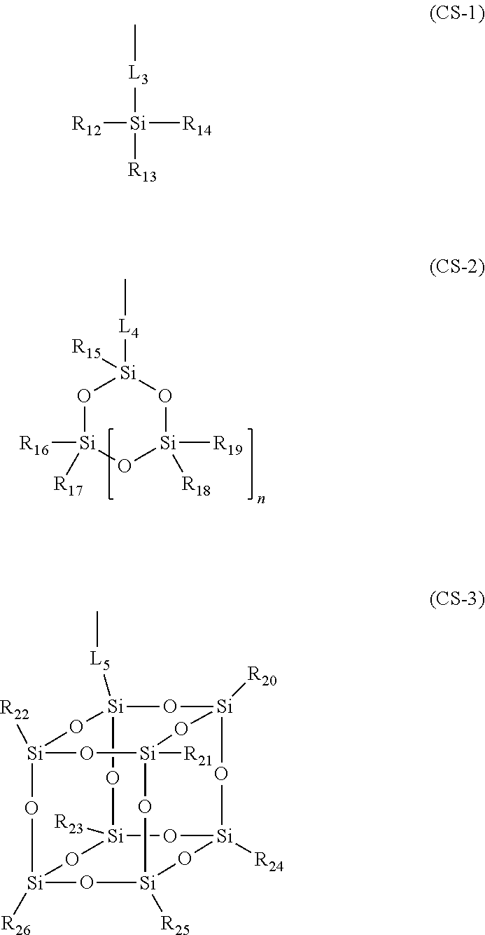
O1[Si]([R16])([R17])O[Si]([R19])([R18])O[Si]1([L4]C)[R15].C[L3][Si]([R13])([R14])[R12].[Si]12([R22])O[Si]3([R21])O[Si]4([R25])O[Si]([R26])(O1)O[Si]1([R23])O[Si]([R24])(O[Si]([R20])(O[Si]([L5]C)(O2)O1)O3)O4
